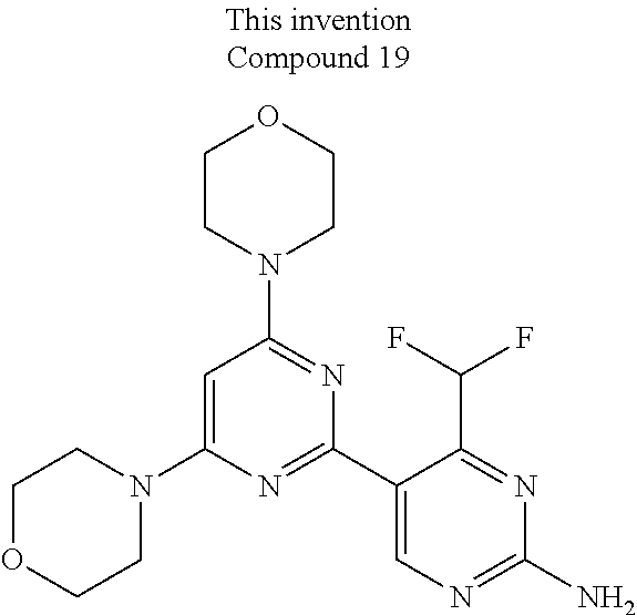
C1=C(N2CCOCC2)N=C(C2=CN=C(N)N=C2C(F)F)N=C1N1CCOCC1
